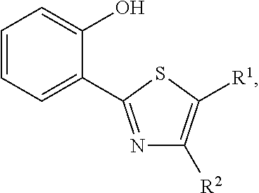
C1=CC=C(C2=NC([R2])=C([R1])S2)C(O)=C1
